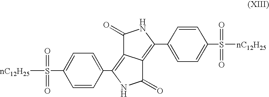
C1(C2=C3C(=C(C4=CC=C(S(=O)(=O)[nC12H25])C=C4)NC3=O)C(=O)N2)=CC=C(S(=O)(=O)[nC12H25])C=C1
